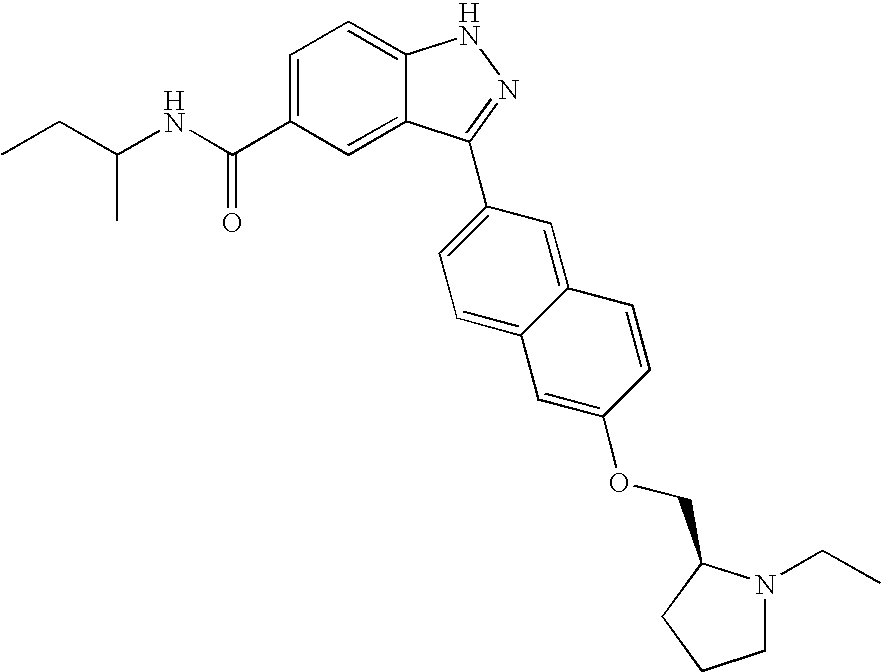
C(C1=CC=C2C(=C1)C(C1=CC=C3C(=C1)C=CC(OCC1N(CC)CCC1)=C3)=NN2)(NC(CC)C)=O
